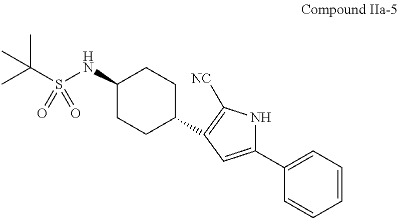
C1(NS(C(C)(C)C)(=O)=O)CCC(C2=C([NC])NC(C3=CC=CC=C3)=C2)CC1
